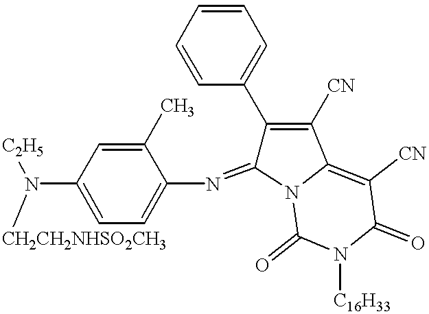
C1(C)=CC(N([C2H5])[CH2CH2NHSO2CH3])=CC=C1N=C1C(C2=CC=CC=C2)=C([CN])C2=C([CN])C(=O)N([C16H33])C(=O)N12
